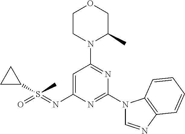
C1CN(C2=NC(N3C=NC4=C3C=CC=C4)=NC(N=S(=O)(C3CC3)C)=C2)C(C)CO1
